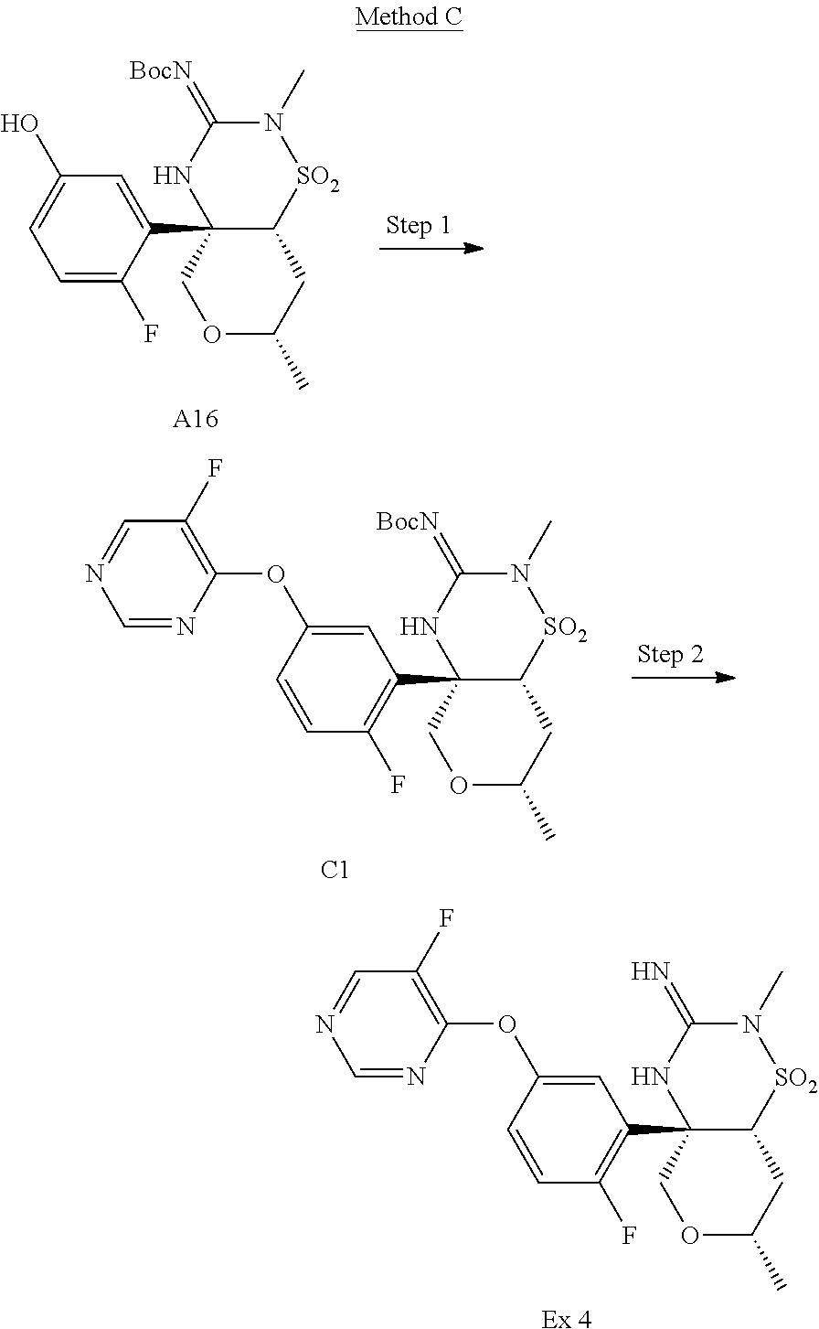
C1(C23NC(=[BocN])N(C)[SO2]C2CC(C)OC3)=CC(O)=CC=C1F.[A16].C1(C23NC(=N)N(C)[SO2]C2CC(C)OC3)=C(F)C=CC(OC2=C(F)C=NC=N2)=C1.[Ex 4].C1(C23NC(=[BocN])N(C)[SO2]C2CC(C)OC3)=C(F)C=CC(OC2=C(F)C=NC=N2)=C1.[C1]
